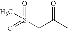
O=S(CC(C)=O)(=O)C
